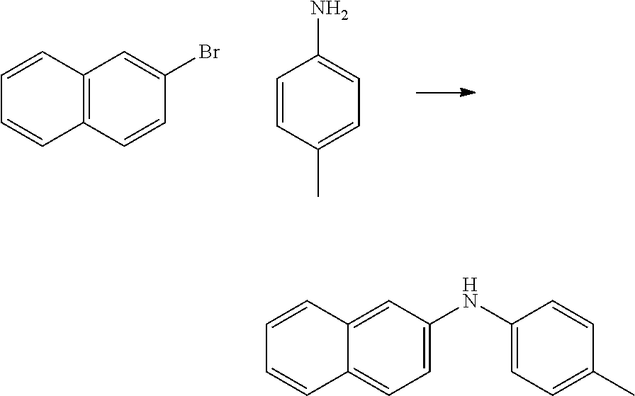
C12=C(C=CC(Br)=C1)C=CC=C2.C1=CC(C)=CC=C1N.C12=CC(NC3=CC=C(C)C=C3)=CC=C1C=CC=C2
